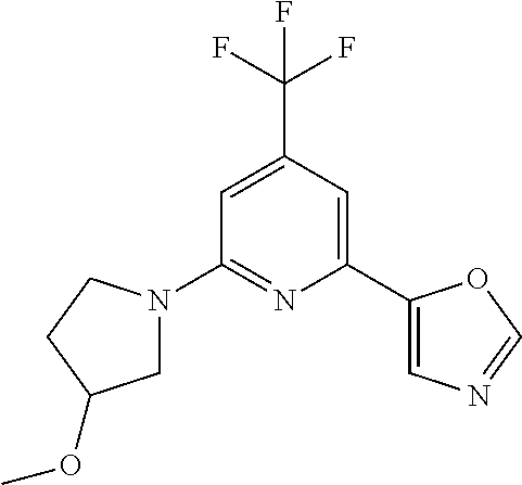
C1=C(C(F)(F)F)C=C(C2=CN=CO2)N=C1N1CC(OC)CC1
